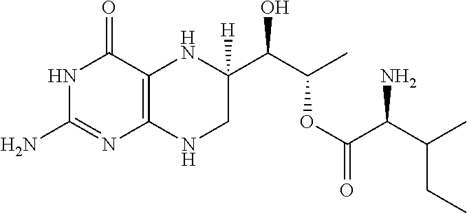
N1C(N)=NC2=C(C1=O)NC(C(C(C)OC(C(C(C)CC)N)=O)O)([H])CN2
